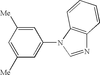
C1=C([Me])C=C(N2C=NC3=C2C=CC=C3)C=C1[Me]
